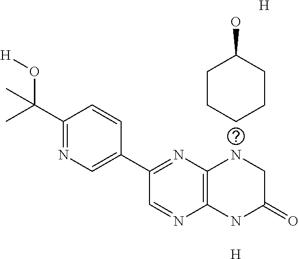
[H].C1(C(C)(O[H])C)=NC=C(C2=NC3=C(N=C2)NC(=O)CN3)C=C1.[H].C1CCC(O)CC1
